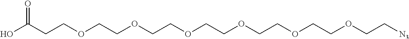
C(COCCOCCOCCOCCOCCOCC[N3])C(O)=O
